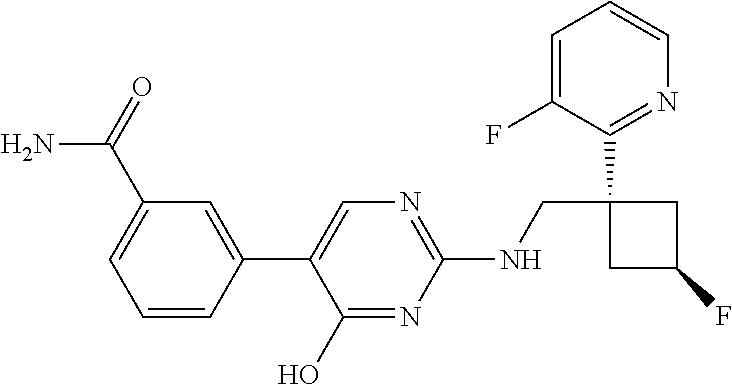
C1(C2=CN=C(NCC3(C4=NC=CC=C4F)CC(F)C3)N=C2O)=CC(C(=O)N)=CC=C1
